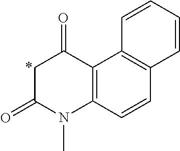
C1C(=O)N(C)C2=C(C1=O)C1=C(C=C2)C=CC=C1
